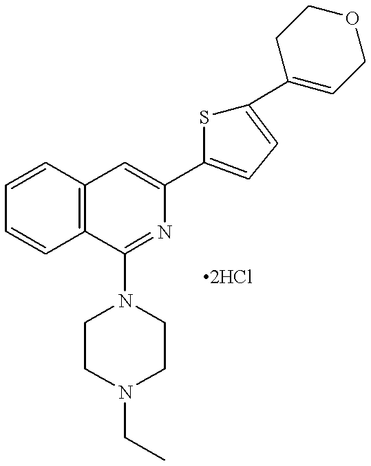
C1=CC=CC2=C1C=C(C1=CC=C(C3=CCOCC3)S1)N=C2N1CCN(CC)CC1
